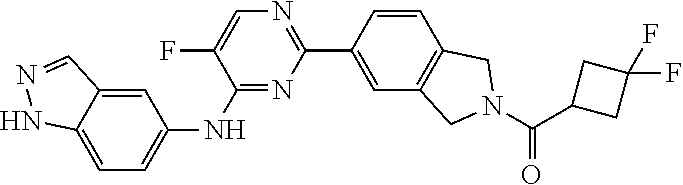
C1=C(C2=NC=C(F)C(NC3=CC=C4C(=C3)C=NN4)=N2)C=CC2=C1CN(C(C1CC(F)(F)C1)=O)C2
